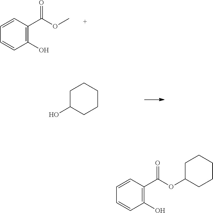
C1=CC(C(OC)=O)=C(O)C=C1.C1CCC(O)CC1.O(C(C1=C(O)C=CC=C1)=O)C1CCCCC1
